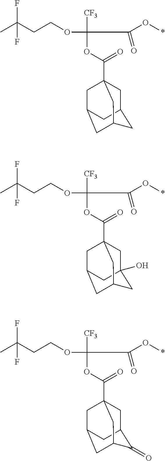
C(OC([CF3])(OC(=O)C12CC3CC(C1)CC(C2)C3)C(O*)=O)CC(C)(F)F.C(OC([CF3])(OC(=O)C12CC3(O)CC(C1)CC(C2)C3)C(O*)=O)CC(C)(F)F.C(OC([CF3])(OC(=O)C12CC3CC(C1)CC(C2)C3=O)C(O*)=O)CC(C)(F)F
